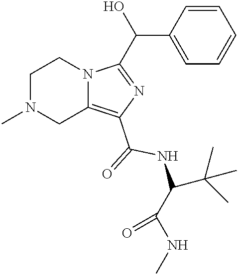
N12C(=C(C(=O)NC(C(NC)=O)C(C)(C)C)N=C1C(O)C1=CC=CC=C1)CN(C)CC2
